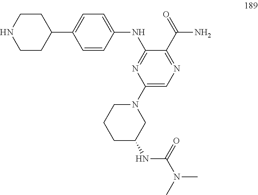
C1=CC(NC2=NC(N3CCCC(NC(N(C)C)=O)C3)=CN=C2C(N)=O)=CC=C1C1CCNCC1
